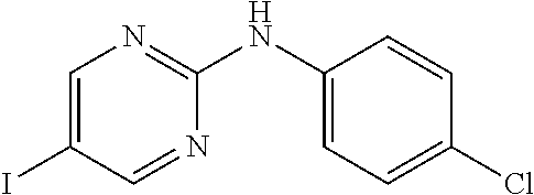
C1(NC2=NC=C(I)C=N2)=CC=C(Cl)C=C1
